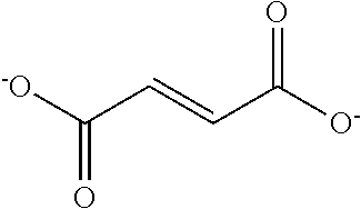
[-O]C(C=CC([O-])=O)=O
